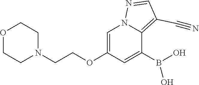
C1=C(OCCN2CCOCC2)C=C(B(O)O)C2=C(C#N)C=NN12
